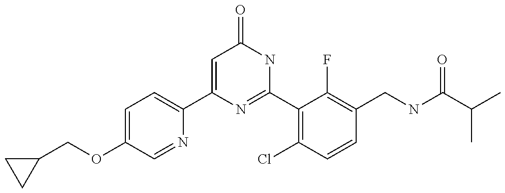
C1(C2=CC=C(OCC3CC3)C=N2)=CC(=O)NC(C2=C(Cl)C=CC(CNC(C(C)C)=O)=C2F)=N1
